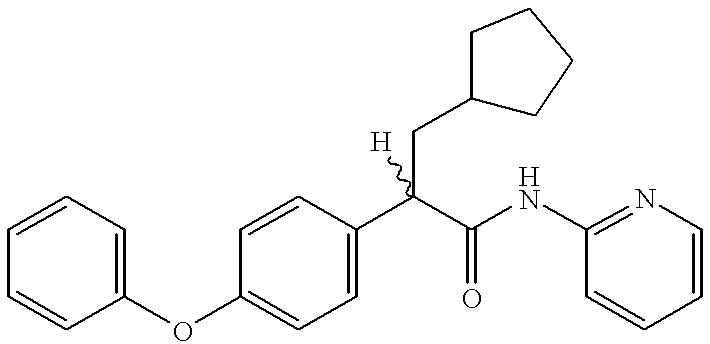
C1=C(C(C(=O)NC2=NC=CC=C2)(CC2CCCC2)[H])C=CC(OC2=CC=CC=C2)=C1
